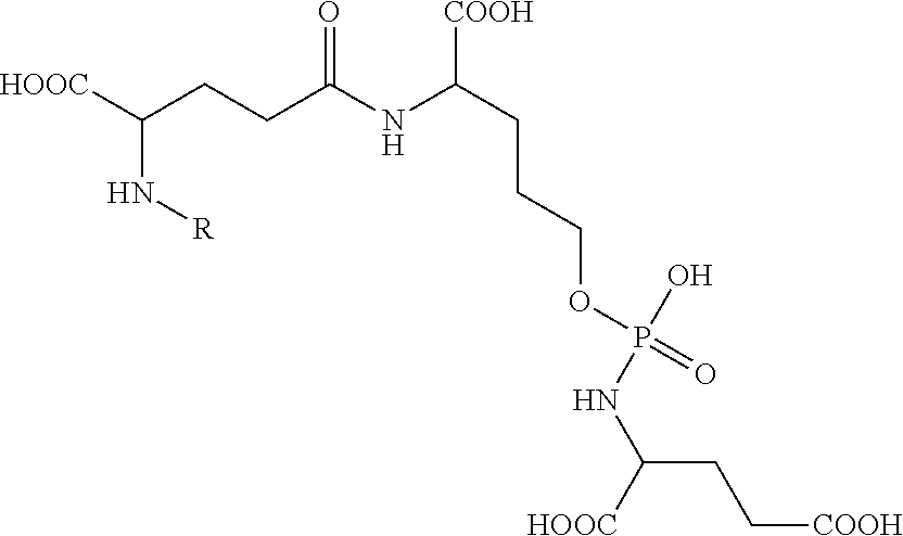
[HOOC]C(CCC(NC(CCCOP(O)(=O)NC([HOOC])CC[COOH])[COOH])=O)N[R]
